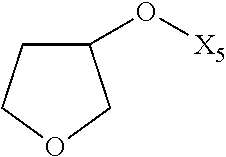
C1(O[X5])CCOC1
